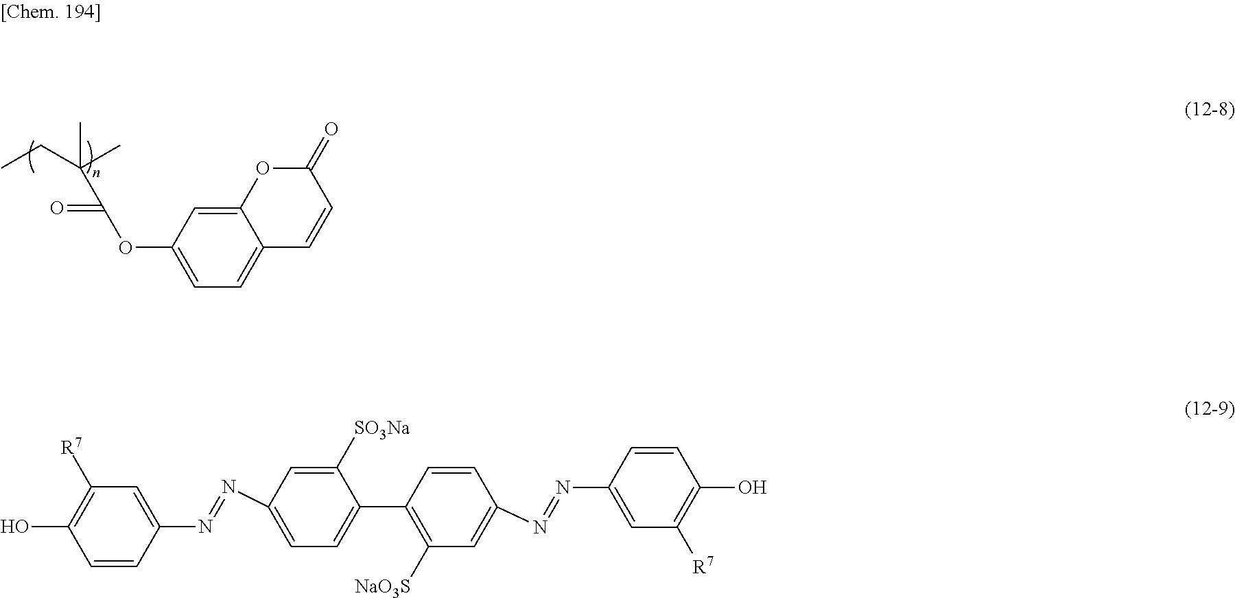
C1(OC(=O)C(C)(C)CC)=CC=C2C(=C1)OC(=O)C=C2.C1=CC(N=NC2=CC=C(C3=C([NaO3S])C=C(N=NC4=CC([R7])=C(O)C=C4)C=C3)C([SO3Na])=C2)=CC([R7])=C1O
